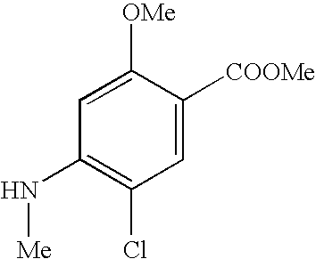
C1=C([OMe])C([COOMe])=CC(Cl)=C1N[Me]
